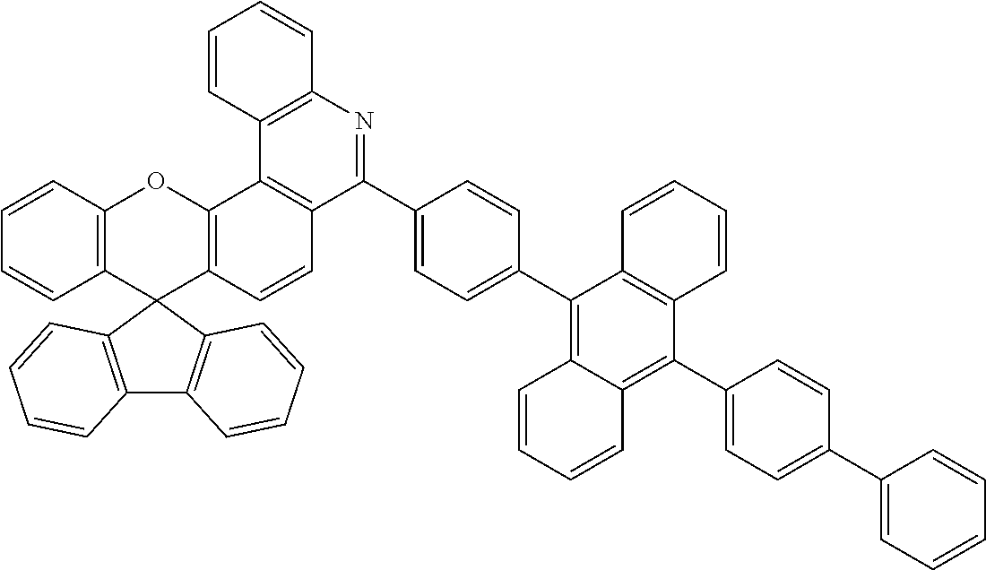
C12=C(C3(C4=C(O1)C1=C(C=C4)C(C4=CC=C(C5=C6C(=C(C7=CC=C(C8=CC=CC=C8)C=C7)C7=C5C=CC=C7)C=CC=C6)C=C4)=NC4=C1C=CC=C4)C1=C(C4=C3C=CC=C4)C=CC=C1)C=CC=C2
